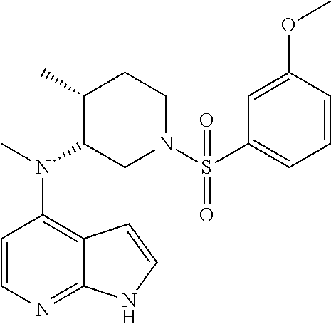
C12=C(N(C)C3CN(S(=O)(C4=CC=CC(OC)=C4)=O)CCC3C)C=CN=C1NC=C2
